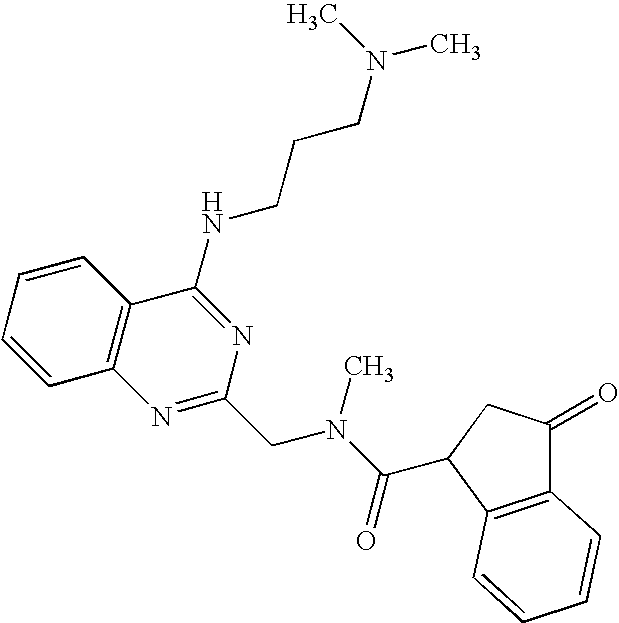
C1=CC=CC2=C1N=C(CN(C(=O)C1CC(=O)C3=C1C=CC=C3)C)N=C2NCCCN(C)C
